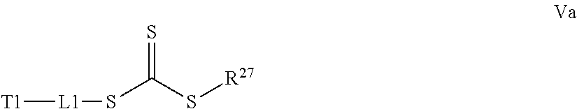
[T1][L1]SC(S[R27])=S
